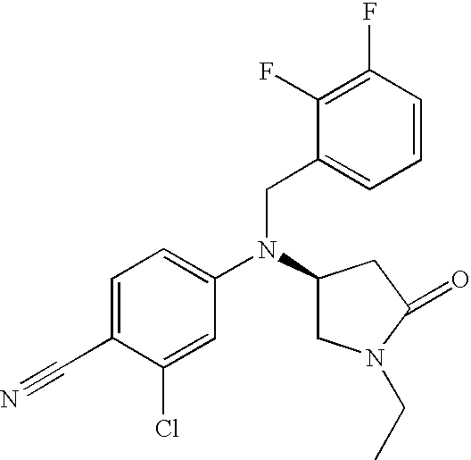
C1=C(C#N)C(Cl)=CC(N(C2CN(CC)C(=O)C2)CC2=CC=CC(F)=C2F)=C1
